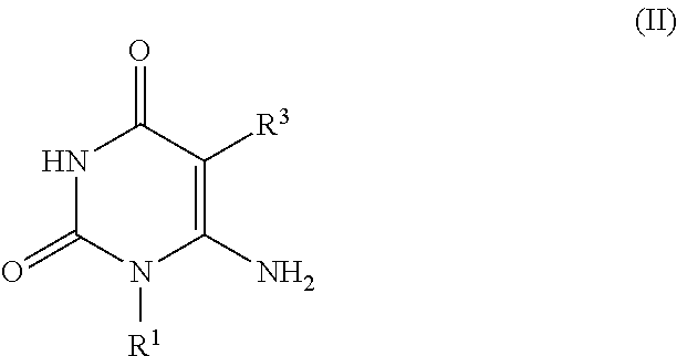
N1C(=O)N([R1])C(N)=C([R3])C1=O
